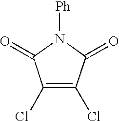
C1(Cl)=C(Cl)C(=O)N([Ph])C1=O
